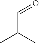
C(=O)C(C)C
